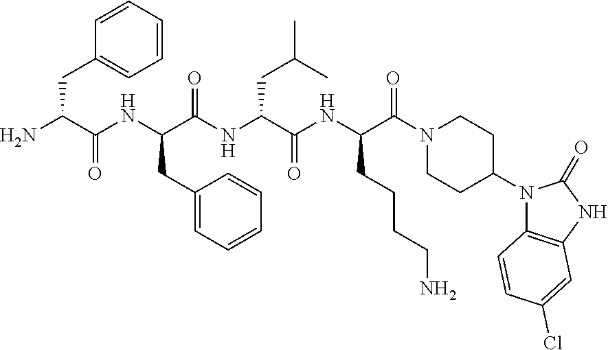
NC(C(NC(C(NC(C(NC(C(N1CCC(N2C3=C(NC2=O)C=C(Cl)C=C3)CC1)=O)CCCCN)=O)CC(C)C)=O)CC1=CC=CC=C1)=O)CC1=CC=CC=C1
